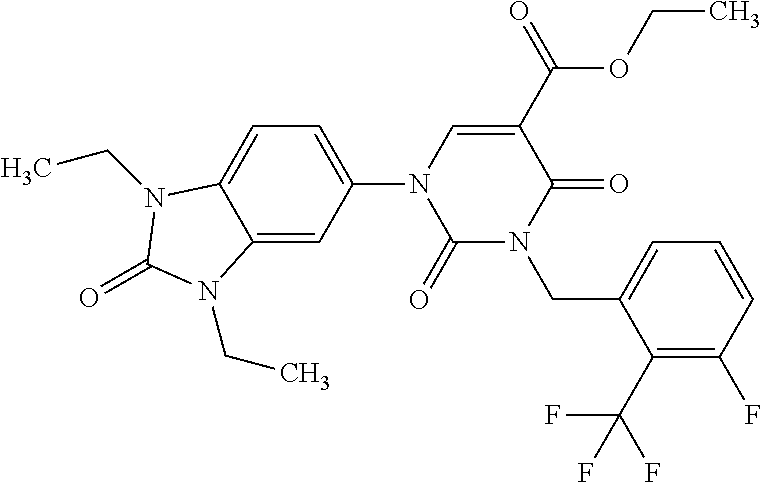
C1(=O)N(CC2=CC=CC(F)=C2C(F)(F)F)C(=O)C(C(=O)OCC)=CN1C1=CC=C2C(=C1)N(CC)C(=O)N2CC
